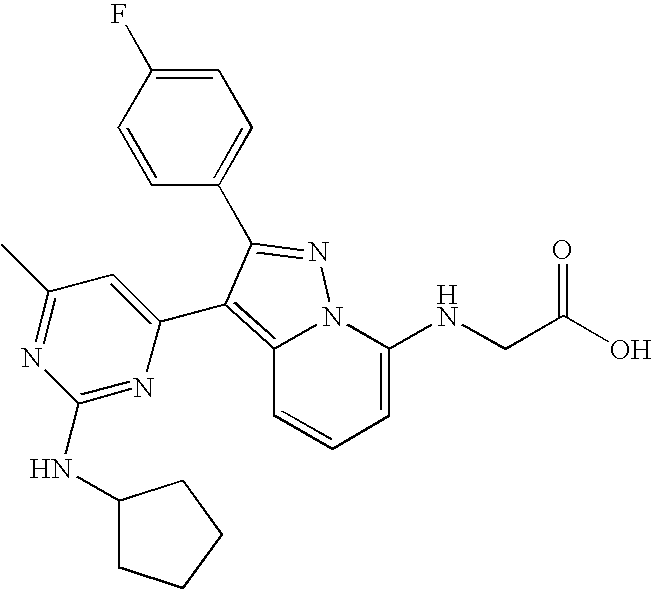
C12=C(C3=CC(C)=NC(NC4CCCC4)=N3)C(C3=CC=C(F)C=C3)=NN1C(NCC(O)=O)=CC=C2
